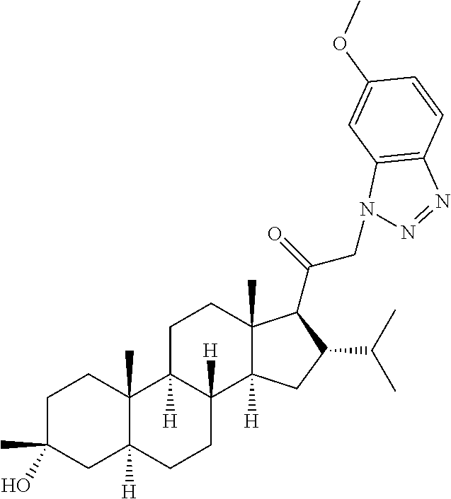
C1C(C)(O)CC2([H])C(C)(C1)C1([H])C([H])(CC2)C2([H])C(C)(CC1)C(C(=O)CN1N=NC3=C1C=C(OC)C=C3)C(C(C)C)C2
